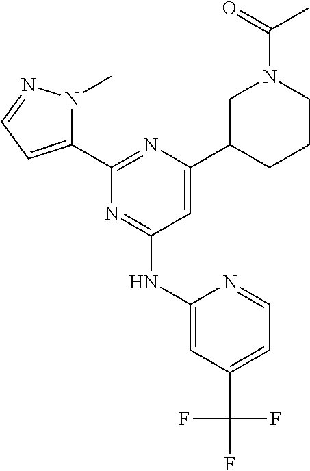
C1(C(F)(F)F)=CC=NC(NC2=NC(C3=CC=NN3C)=NC(C3CN(C(=O)C)CCC3)=C2)=C1
